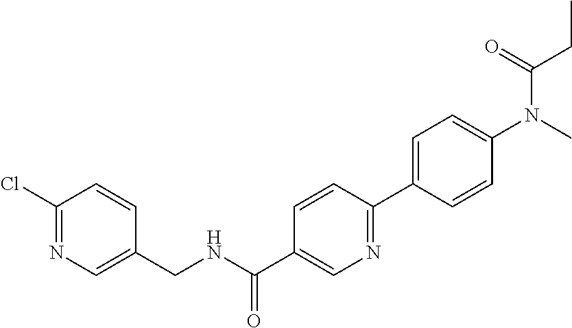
C1=C(C2=NC=C(C(=O)NCC3=CN=C(Cl)C=C3)C=C2)C=CC(N(C)C(CC)=O)=C1
